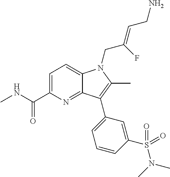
C1=C(C(=O)NC)N=C2C(=C1)N(CC(=CCN)F)C(C)=C2C1=CC=CC(S(N(C)C)(=O)=O)=C1
